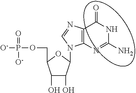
C1(O)C(O)C(N2C3~C(N=C2)C(=O)NC(N)=N3)OC1COP([O-])(=O)[O-]
